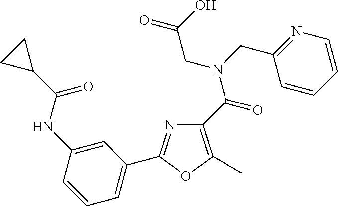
N1=C(C2=CC=CC(NC(C3CC3)=O)=C2)OC(C)=C1C(N(CC1=NC=CC=C1)CC(=O)O)=O
